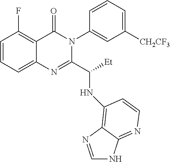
C1=CC=C2C(=C1F)C(=O)N(C1=CC([CH2CF3])=CC=C1)C(C([Et])NC1=C3C(=NC=C1)NC=N3)=N2
